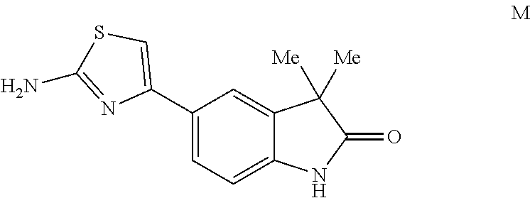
C1(C2=CSC(N)=N2)=CC=C2C(=C1)C([Me])([Me])C(=O)N2
